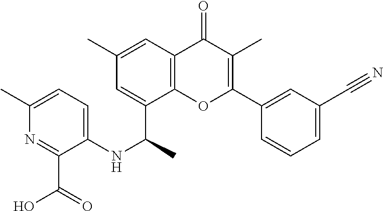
C1(C#N)=CC=CC(C2=C(C)C(=O)C3=C(C(C(NC4=CC=C(C)N=C4C(=O)O)C)=CC(C)=C3)O2)=C1
